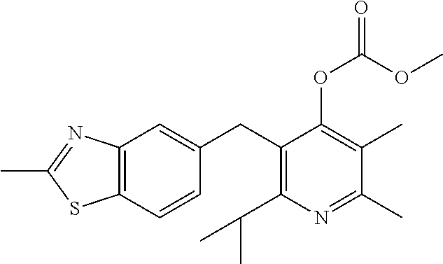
C1(CC2=C(C(C)C)N=C(C)C(C)=C2OC(OC)=O)=CC2=C(C=C1)SC(C)=N2
